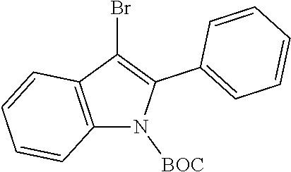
C12=C(C(Br)=C(C3=CC=CC=C3)N1[BOC])C=CC=C2
